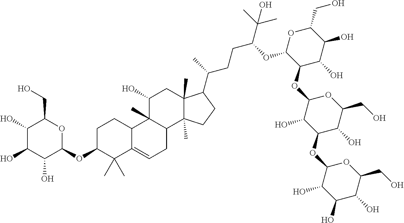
C1C(OC2OC(CO)C(O)C(O)C2O)C(C)(C)C2=CCC3C(C)(C2C1)C(O)CC1(C)C3(C)CCC1C(CCC(C(C)(C)O)OC1C(OC2C(O)C(OC3C(O)C(O)C(O)C(CO)O3)C(O)C(CO)O2)C(O)C(O)C(CO)O1)C
